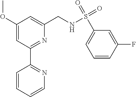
C1(OC)=CC(C2=NC=CC=C2)=NC(CNS(C2=CC=CC(F)=C2)(=O)=O)=C1
